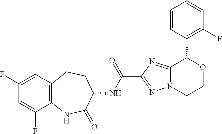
C12=C(C=C(F)C=C1F)CCC(NC(C1=NN3C(=N1)C(C1=C(F)C=CC=C1)OCC3)=O)C(=O)N2
